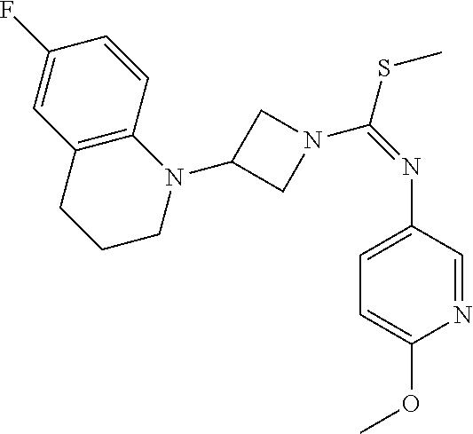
C1=CC2=C(C=C1F)CCCN2C1CN(C(=NC2=CC=C(OC)N=C2)SC)C1
